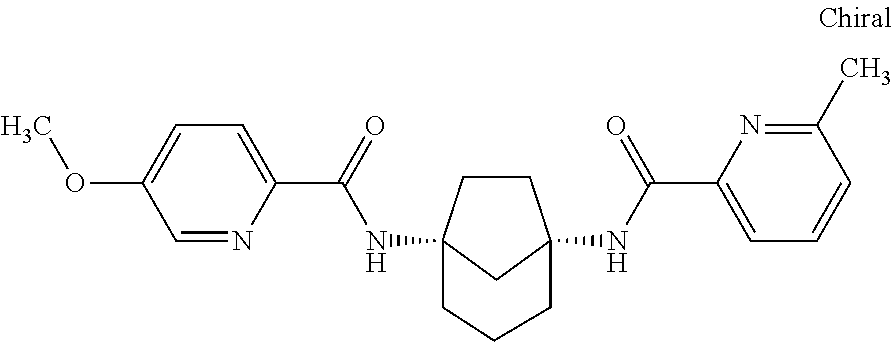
C1CC2(NC(C3=CC=C(OC)C=N3)=O)CC1(NC(C1=CC=CC(C)=N1)=O)CCC2
